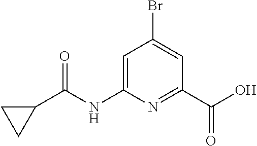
C1=C(NC(C2CC2)=O)N=C(C(O)=O)C=C1Br
